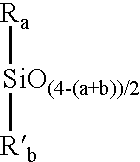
[Ra][SiO(4-(a+b))/2][Rb]
